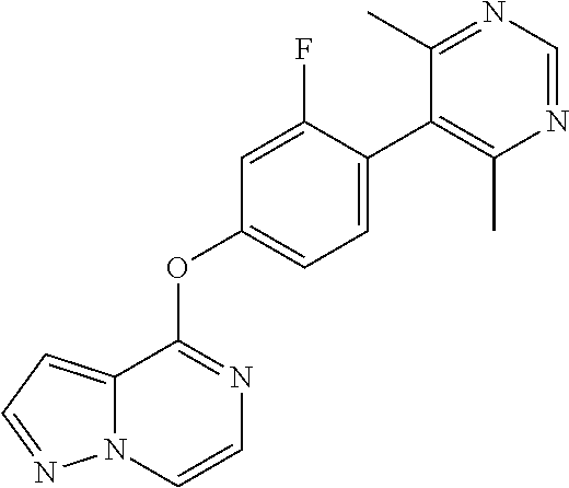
C12=CC=NN1C=CN=C2OC1=CC=C(C2=C(C)N=CN=C2C)C(F)=C1
